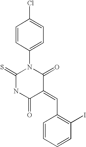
C1=CC(N2C(=S)NC(=O)C(=CC3=C(I)C=CC=C3)C2=O)=CC=C1Cl
